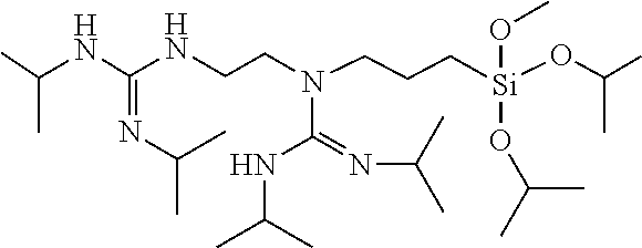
C(NC(NCCN(CCC[Si](OC(C)C)(OC)OC(C)C)C(=NC(C)C)NC(C)C)=NC(C)C)(C)C
